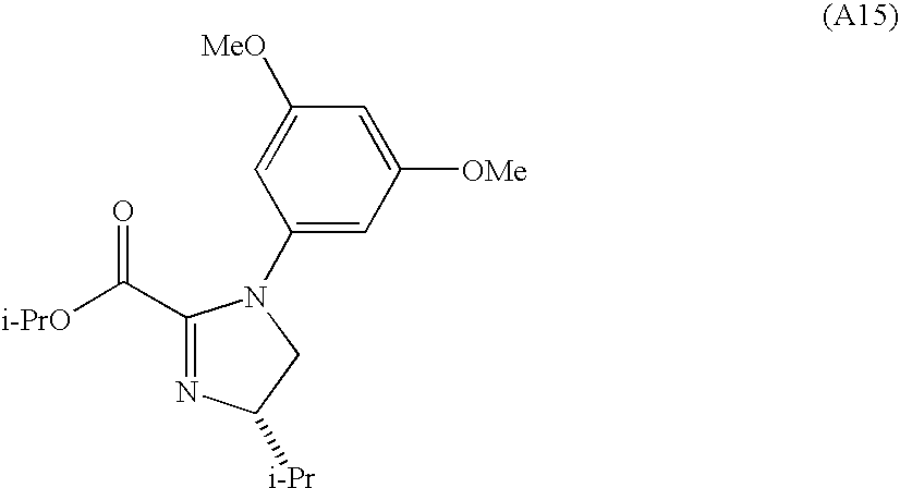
C1(C([i-PrO])=O)=NC([i-Pr])CN1C1=CC([OMe])=CC([MeO])=C1
